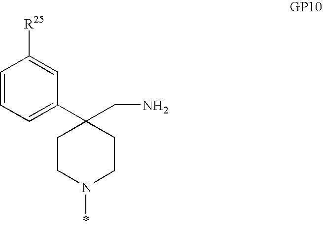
C1=CC=C(C2(CN)CCN(C)CC2)C=C1[R25]
